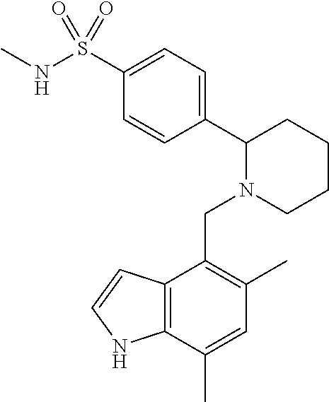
C1(S(NC)(=O)=O)=CC=C(C2N(CC3=C(C)C=C(C)C4=C3C=CN4)CCCC2)C=C1
